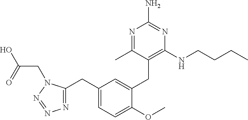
C1=C(CC2=C(NCCCC)N=C(N)N=C2C)C(OC)=CC=C1CC1=NN=NN1CC(O)=O
